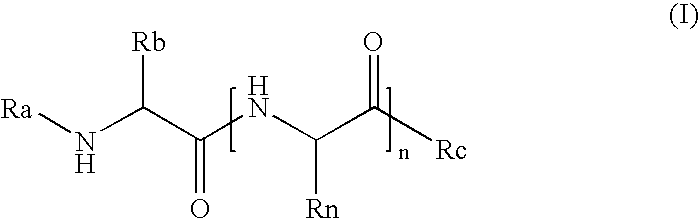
[Ra]NC(C(NC(C([Rc])=O)[Rn])=O)[Rb]
